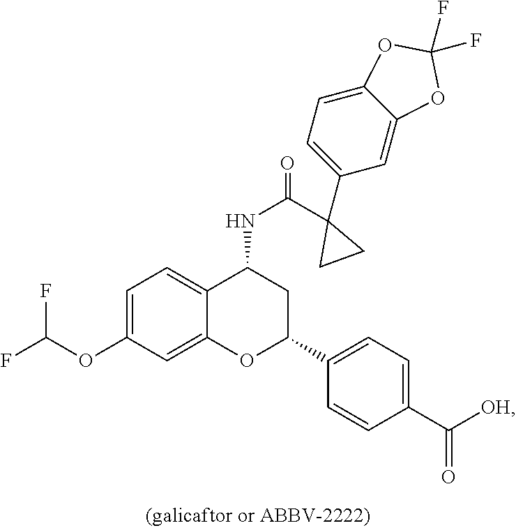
FC(OC1=CC=C2C(NC(C3(C4=CC=C5OC(F)(F)OC5=C4)CC3)=O)CC(C3=CC=C(C(=O)[OH])C=C3)OC2=C1)F
